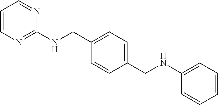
C1=CC(CNC2=CC=CC=C2)=CC=C1CNC1=NC=CC=N1
